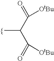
C(C(=O)[OtBu])(C)C(=O)[OtBu]
